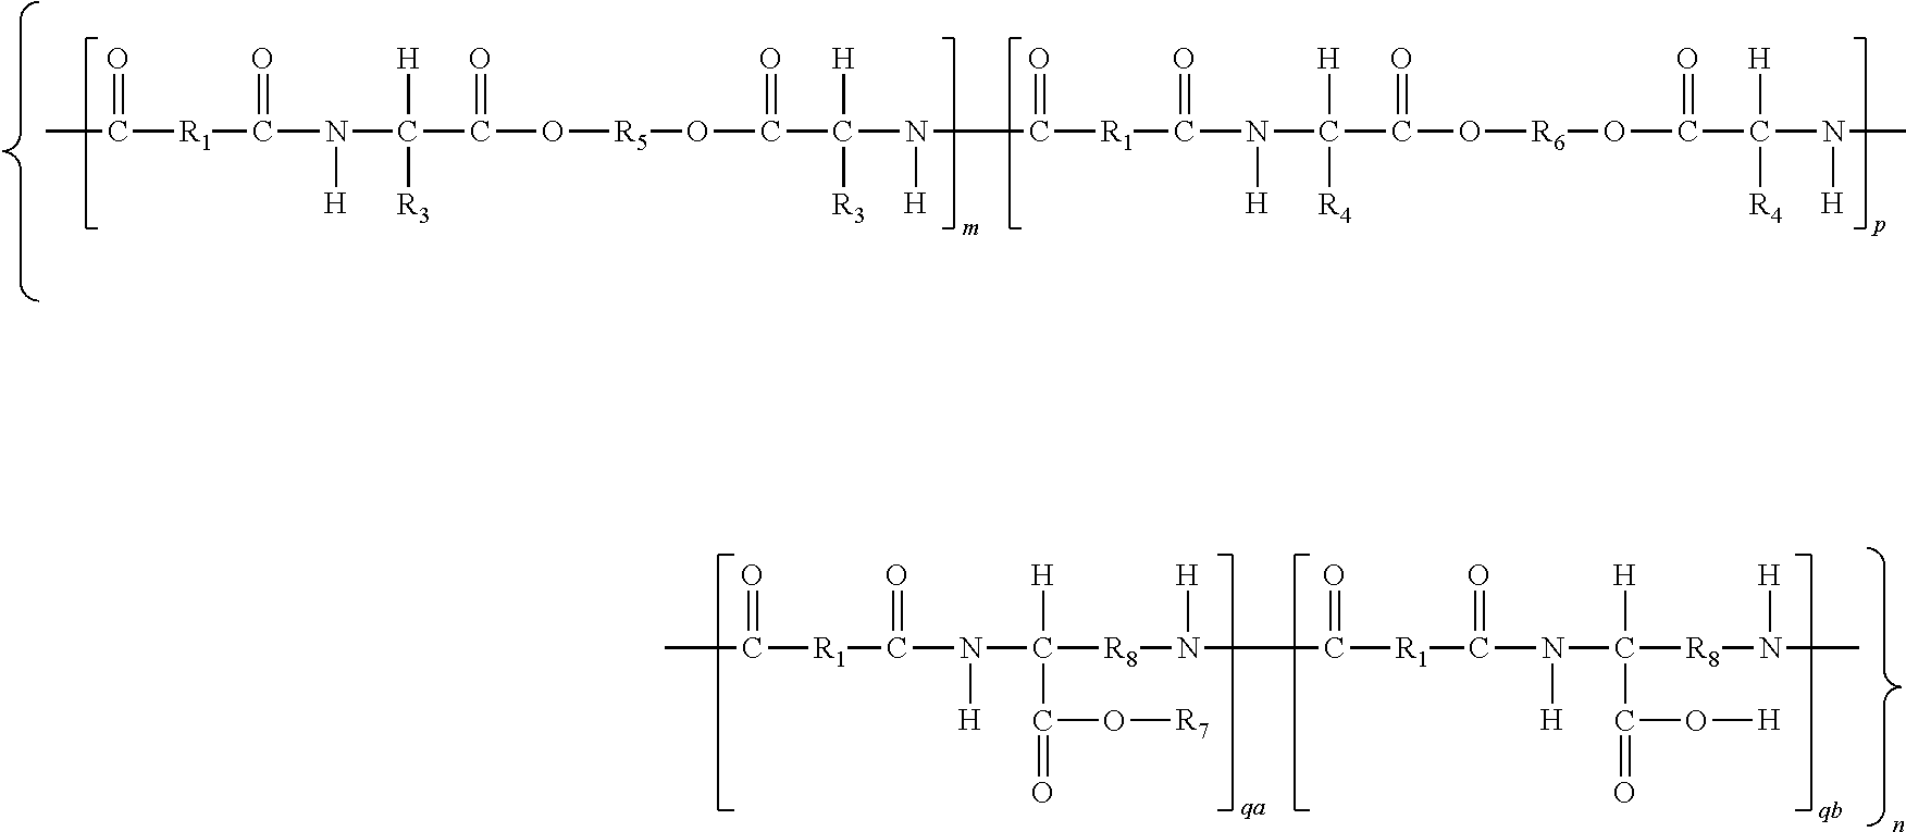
CC(=O)[R1]C(=O)N([H])C(C(O[R5]OC(=O)C(N([H])C(=O)[R1]C(=O)N([H])C([H])([R4])C(O[R6]OC(=O)C(N(C)[H])([H])[R4])=O)([H])[R3])=O)([H])[R3].CC(=O)[R1]C(=O)N([H])C([R8]N(C([R1]C(=O)N(C(C(=O)O[H])([H])[R8]N(C)[H])[H])=O)[H])([H])C(=O)O[R7]
